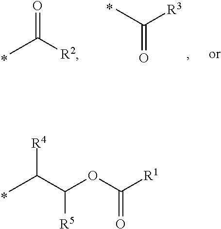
O=C([R2])C.O=C(C)[R3].[R4]C(C(OC([R1])=O)[R5])C
